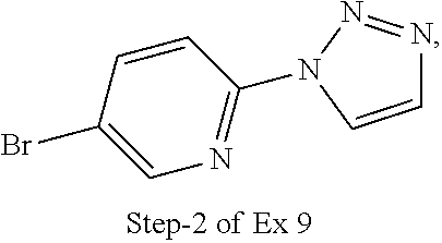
C1=CC(Br)=CN=C1N1N=NC=C1
